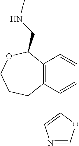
C12=C(C(C3=CN=CO3)=CC=C1)CCCOC2CNC
